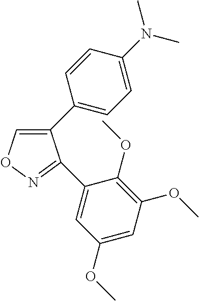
C1(C2=CC=C(N(C)C)C=C2)=CON=C1C1=CC(OC)=CC(OC)=C1OC
